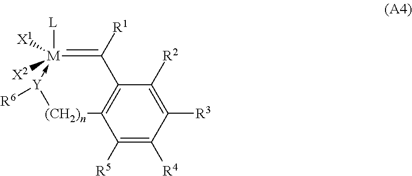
C1([R5])=C([R4])C([R3])=C([R2])C2=C1[(CH2)n][Y]([R6])->[M]([L])([X1])([X2])=C2[R1]
